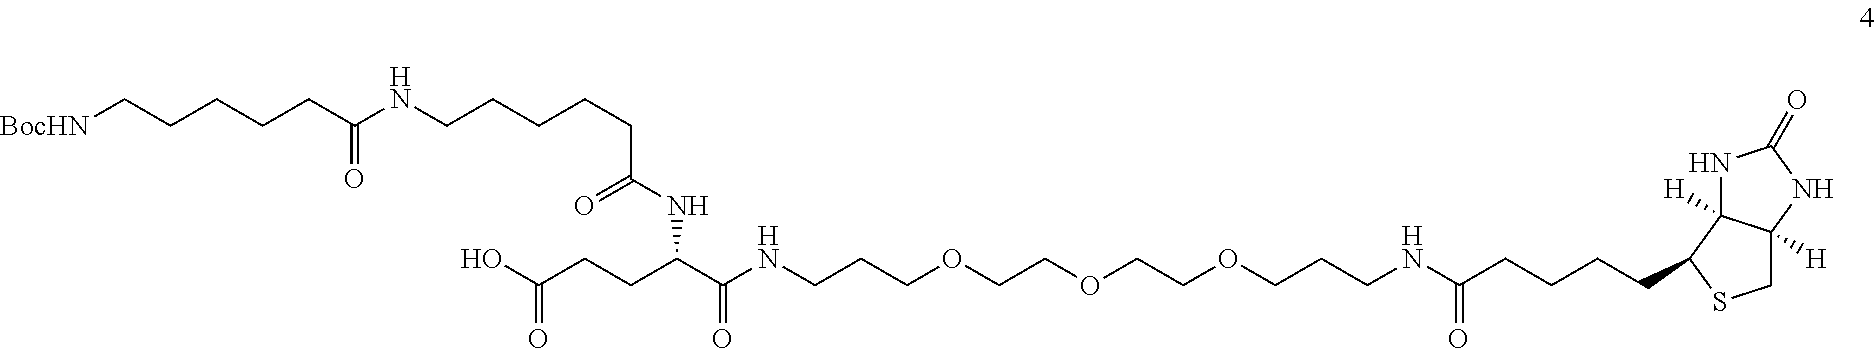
N(CCCOCCOCCOCCCNC(CCCCC1C2([H])C([H])(CS1)NC(=O)N2)=O)C(C(NC(=O)CCCCCNC(CCCCC[BocHN])=O)CCC(O)=O)=O
